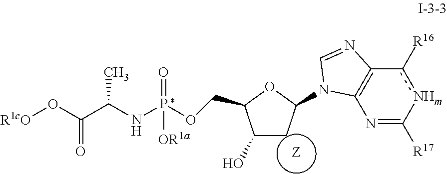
[Z].C1(O)CC(N2C3=C(c([R16])[NHm]C([R17])=N3)N=C2)OC1COP(NC(C(O[R1cO])=O)C)(=O)[OR1a]
